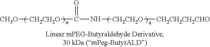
[CH3O][CH2CH2O]C(=O)N[CH2CH2O][CH2CH2CH2CHO]
